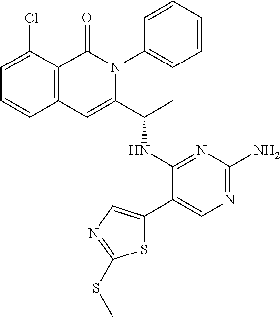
ClC1=CC=CC2=C1C(=O)N(C1=CC=CC=C1)C(C(C)NC1=NC(N)=NC=C1C1=CN=C(SC)S1)=C2
